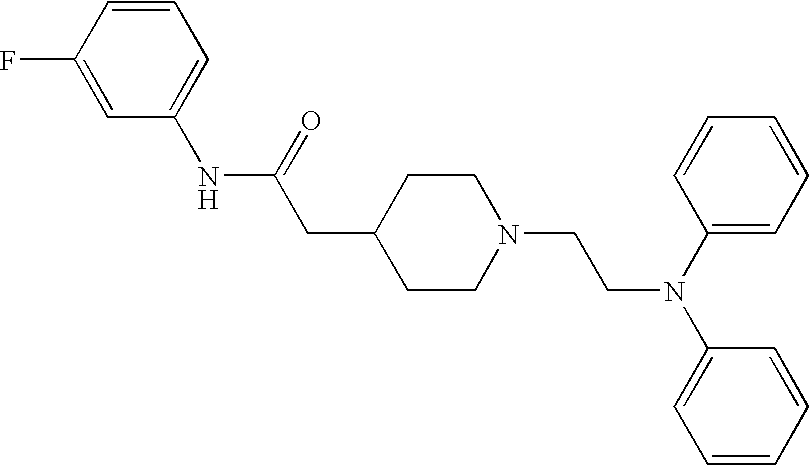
C1(NC(=O)CC2CCN(CCN(C3=CC=CC=C3)C3=CC=CC=C3)CC2)=CC=CC(F)=C1
